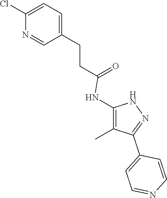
C1=C(CCC(=O)NC2=C(C)C(C3=CC=NC=C3)=NN2)C=NC(Cl)=C1
